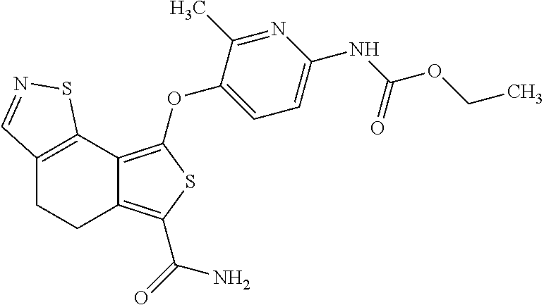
C12=C(C3=C(OC4=CC=C(NC(OCC)=O)N=C4C)SC(C(=O)N)=C3CC1)SN=C2
